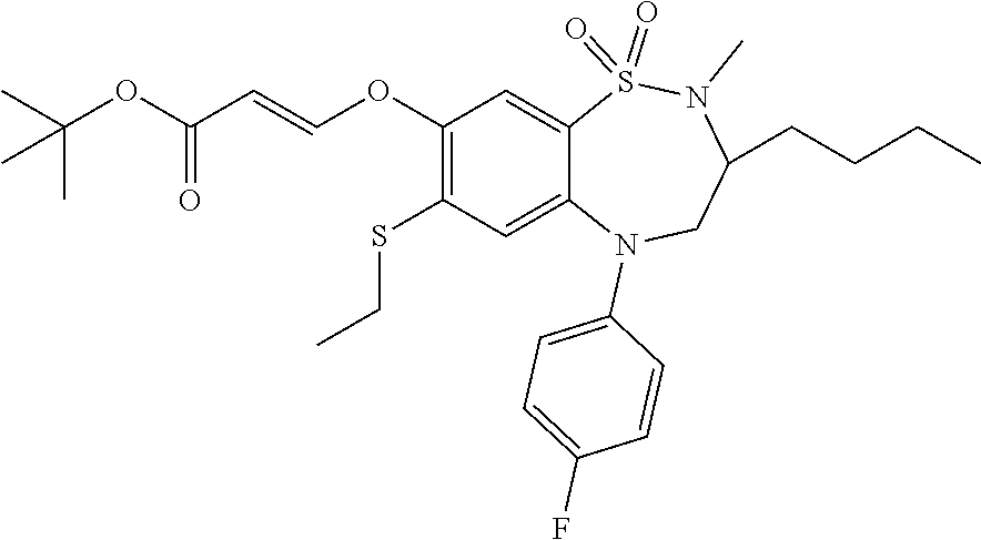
C1=CC(F)=CC=C1N1CC(CCCC)N(C)S(=O)(=O)C2=CC(OC=CC(OC(C)(C)C)=O)=C(SCC)C=C12
